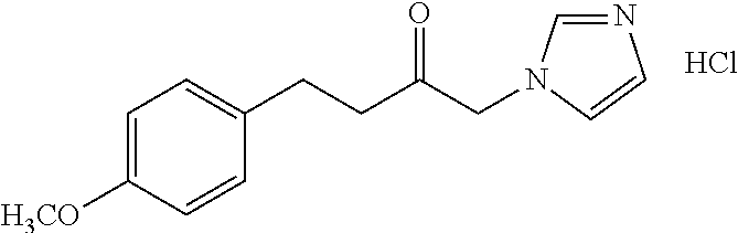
C1=C([H3CO])C=CC(CCC(CN2C=NC=C2)=O)=C1.Cl
